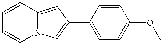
C1=CC2=CC(C3=CC=C(OC)C=C3)=CN2C=C1
